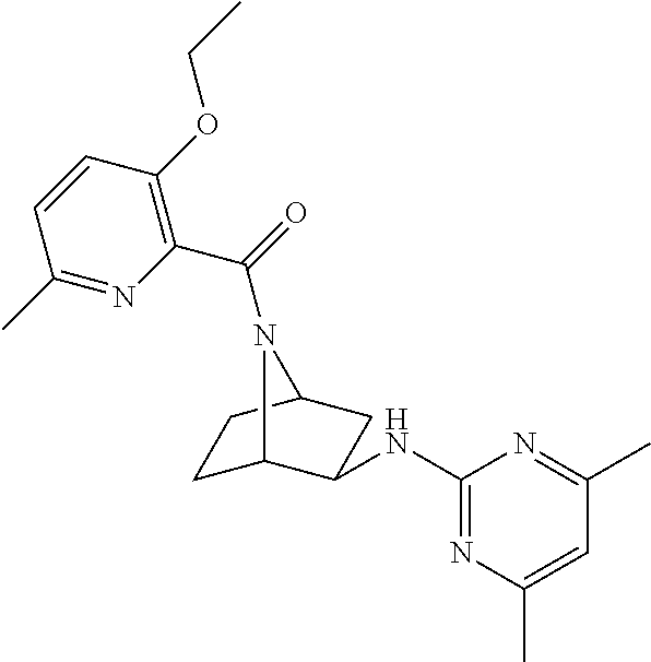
C1(NC2C3CCC(C2)N3C(=O)C2=C(OCC)C=CC(C)=N2)=NC(C)=CC(C)=N1
